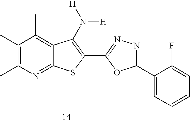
C1(C)=C(C)N=C2C(=C1C)C(N([H])[H])=C(C1=NN=C(C3=CC=CC=C3F)O1)S2
